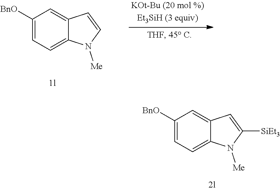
C1([BnO])=CC=C2C(=C1)C=CN2[Me].C1([BnO])=CC=C2C(=C1)C=C([SiEt3])N2[Me]
